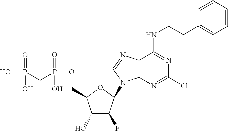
C1(O)C(F)C(N2C3=C(N=C2)C(NCCC2=CC=CC=C2)=NC(Cl)=N3)OC1COP(CP(O)(=O)O)(=O)O
